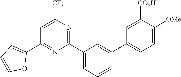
C1(C2=CC=CO2)=NC(C2=CC=CC(C3=CC=C([OMe])C([CO2H])=C3)=C2)=NC([CF3])=C1
